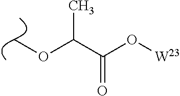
COC(C(O[W23])=O)C
